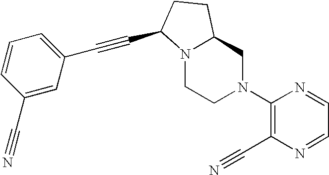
N12C(CN(C3=C(C#N)N=CC=N3)CC1)CCC2C#CC1=CC=CC(C#N)=C1
